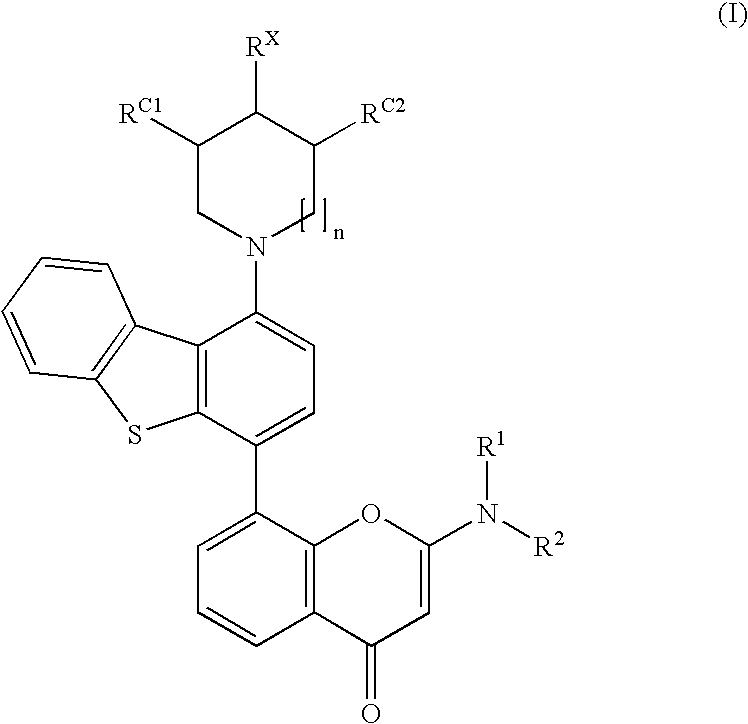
C12=C(C(C3=CC=CC4=C3OC(N([R2])[R1])=CC4=O)=CC=C1N1CC([RC2])C([RX])C([RC1])C1)SC1=C2C=CC=C1
